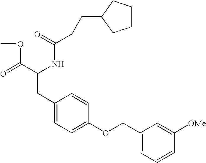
C(=O)(NC(C(=O)OC)=CC1=CC=C(OCC2=CC=CC([OMe])=C2)C=C1)CCC1CCCC1
